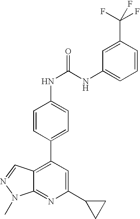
C1=CC(C2=C3C(=NC(C4CC4)=C2)N(C)N=C3)=CC=C1NC(NC1=CC=CC(C(F)(F)F)=C1)=O
